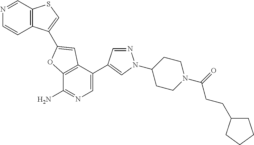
C12=C(C(C3=CN(C4CCN(C(CCC5CCCC5)=O)CC4)N=C3)=CN=C1N)C=C(C1=CSC3=C1C=CN=C3)O2
